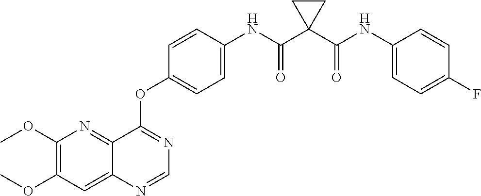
C1(OC)=C(OC)C=C2C(=N1)C(OC1=CC=C(NC(C3(C(NC4=CC=C(F)C=C4)=O)CC3)=O)C=C1)=NC=N2
